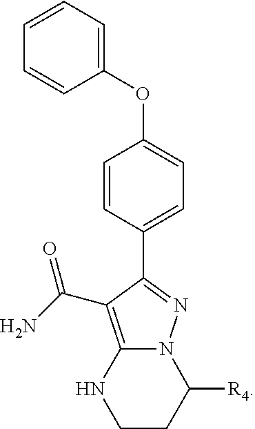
C12=C(C(=O)N)C(C3=CC=C(OC4=CC=CC=C4)C=C3)=NN1C([R4])CCN2
